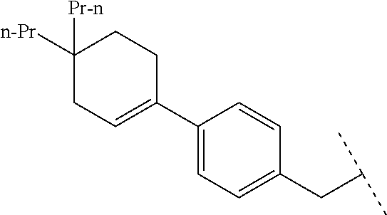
C1=C(C2=CCC([n-Pr])([Pr-n])CC2)C=CC(CC(C)C)=C1
